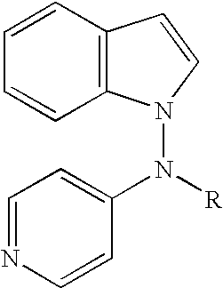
C1=CC=CC2=C1C=CN2N([R])C1=CC=NC=C1
